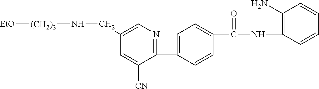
C1(C2=CC=C(C(NC3=C(N)C=CC=C3)=O)C=C2)=NC=C(CN[(CH2)3][EtO])C=C1[CN]
